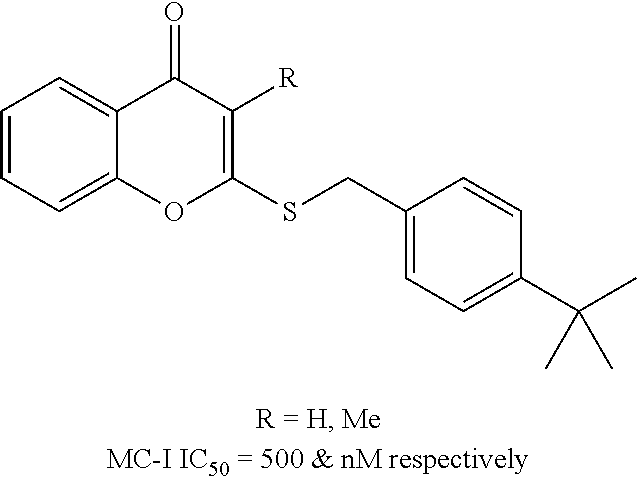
C12=CC=CC=C1C(=O)C([R])=C(SCC1=CC=C(C(C)(C)C)C=C1)O2
